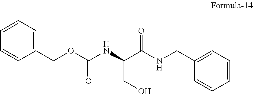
C1=CC=C(COC(=O)NC(C(NCC2=CC=CC=C2)=O)CO)C=C1
